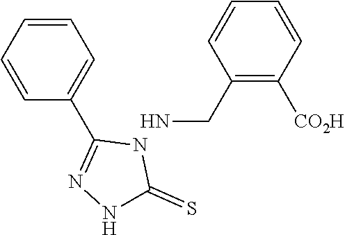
C1=CC=CC(C2=NNC(=S)N2)=C1.C1(CN)=C([CO2H])C=CC=C1
